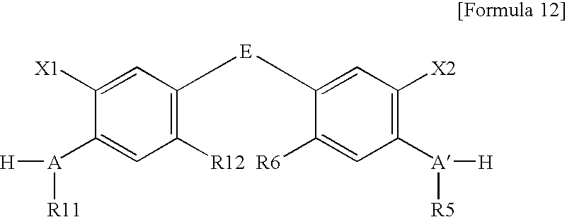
C1([R12])=C([E]C2=CC([X2])=C([A]([H])[R5])C=C2[R6])C=C([X1])C([A]([H])[R11])=C1
